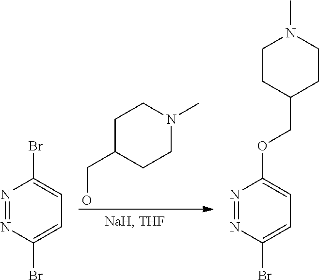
N1=NC(Br)=CC=C1Br.C1C(CO)CCN(C)C1.N1=NC(Br)=CC=C1OCC1CCN(C)CC1
